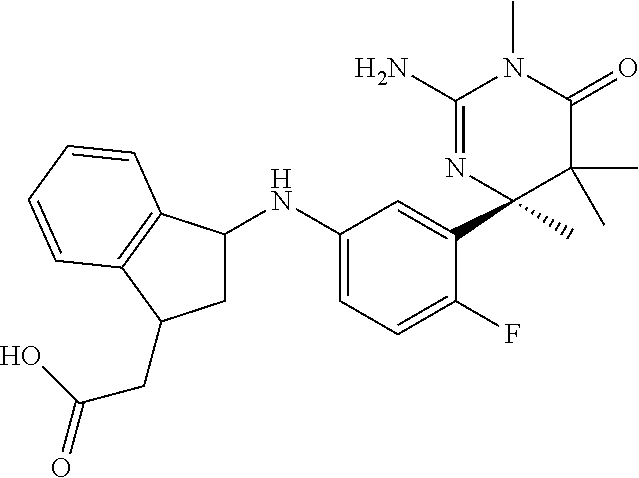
C1C(NC2=CC=C(F)C(C3(C)C(C)(C)C(=O)N(C)C(N)=N3)=C2)C2=C(C1CC(O)=O)C=CC=C2
